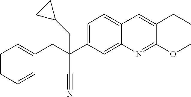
C1=C(C(C#N)(CC2=CC=CC=C2)CC2CC2)C=C2C(=C1)C=C(CC)C(OC)=N2
